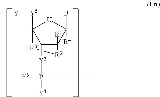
C1([Y2]P(=[Y3])(C)[Y4])C2([R1])C(B)([R4])[U]C1([Y5][Y1]C)[R3][R3]2
